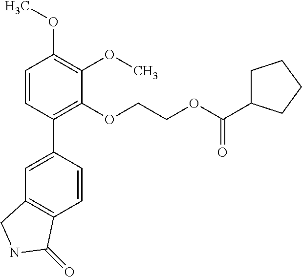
C1=CC(C2=CC3=C(C=C2)C(=O)NC3)=C(OCCOC(C2CCCC2)=O)C(OC)=C1OC
